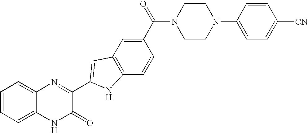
C1=C2C(=CC=C1)N=C(C1=CC3=C(C=CC(C(=O)N4CCN(C5=CC=C([CN])C=C5)CC4)=C3)N1)C(=O)N2
